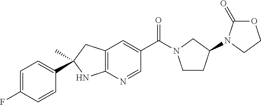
C1=C(F)C=CC(C2(C)CC3=C(N2)N=CC(C(=O)N2CCC(N4C(=O)OCC4)C2)=C3)=C1
